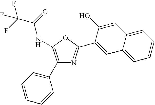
C1(C2=CC=CC=C2)=C(NC(C(F)(F)F)=O)OC(C2=CC3=CC=CC=C3C=C2O)=N1
